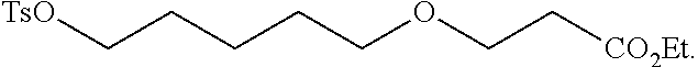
C(CCCCOCC[CO2Et])[TsO]
